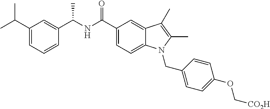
C1(C(C)C)=CC=CC(C(NC(C2=CC=C3C(=C2)C(C)=C(C)N3CC2=CC=C(OC[CO2H])C=C2)=O)C)=C1
